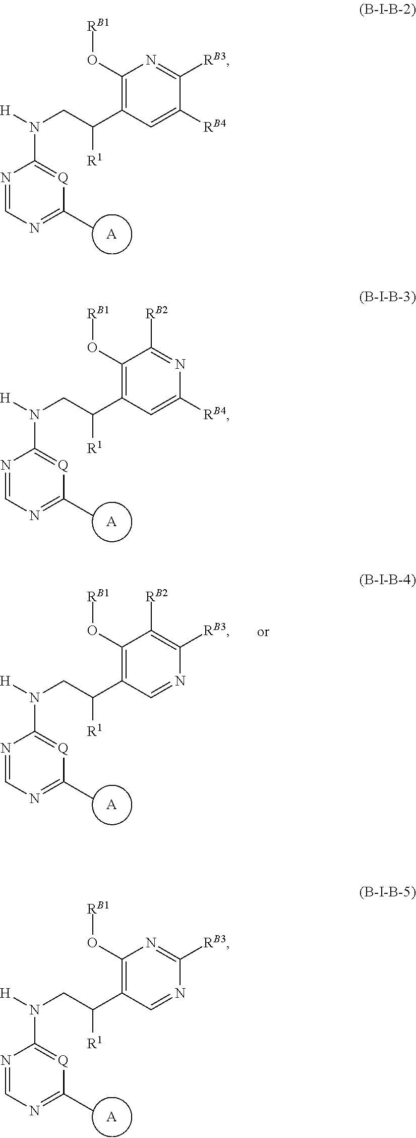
[A].C1(O[RB1])=C(C(CN([H])C2=[Q]C(C)=NC=N2)[R1])C=C([RB4])C([RB3])=N1.[A].C1(O[RB1])=C(C(CN([H])C2=[Q]C(C)=NC=N2)[R1])C=C([RB4])N=C1[RB2].[A].C1(O[RB1])=C(C(CN([H])C2=[Q]C(C)=NC=N2)[R1])C=NC([RB3])=C1[RB2].[A].C1(O[RB1])=C(C(CN([H])C2=[Q]C(C)=NC=N2)[R1])C=NC([RB3])=N1
